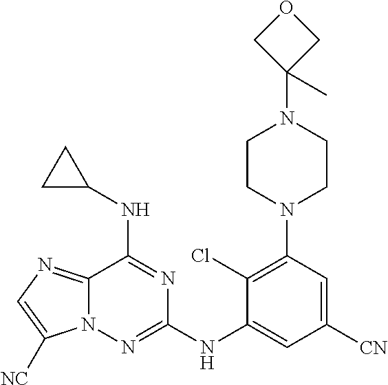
C1(Cl)=C(N2CCN(C3(C)COC3)CC2)C=C([CN])C=C1NC1=NN2C(=NC=C2[NC])C(NC2CC2)=N1
